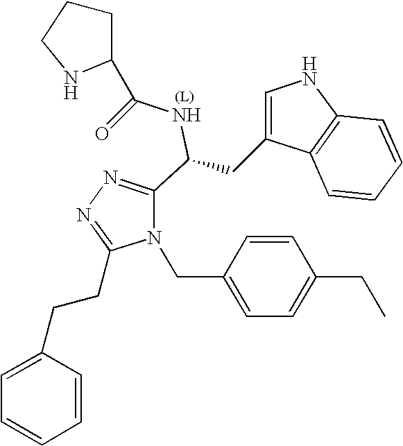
C1=CC(CCC2=NN=C(C(NC(=O)C3CCCN3)CC3=CNC4=C3C=CC=C4)N2CC2=CC=C(CC)C=C2)=CC=C1
